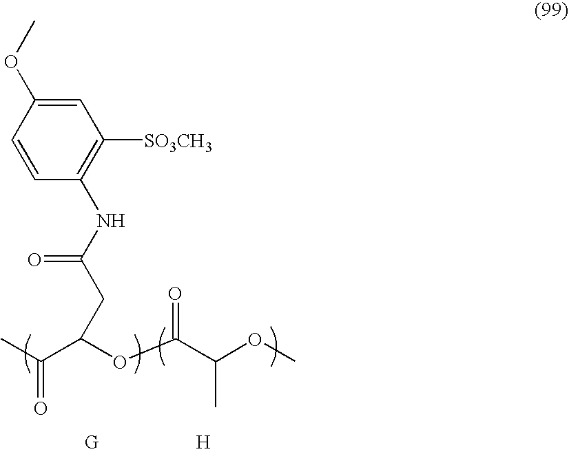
CC(=O)C(OC(C(OC)C)=O)CC(=O)NC1=C([SO3CH3])C=C(OC)C=C1.[H]
